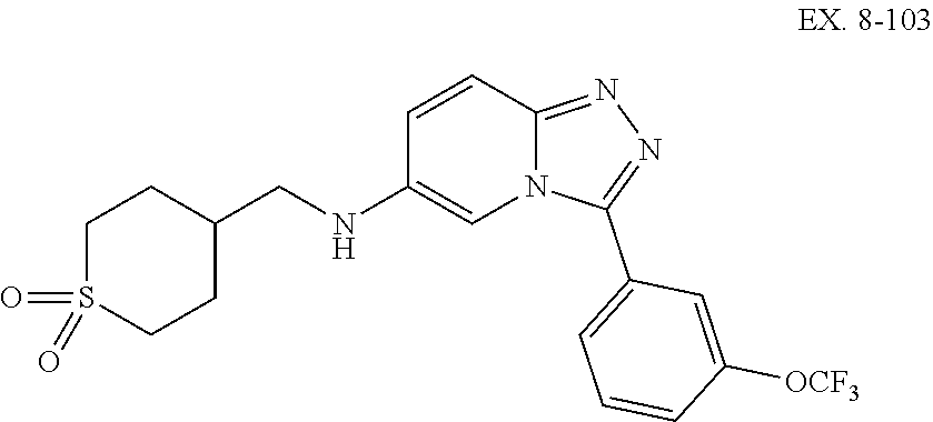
C(NC1=CN2C(=NN=C2C2=CC=CC([OCF3])=C2)C=C1)C1CCS(=O)(=O)CC1
